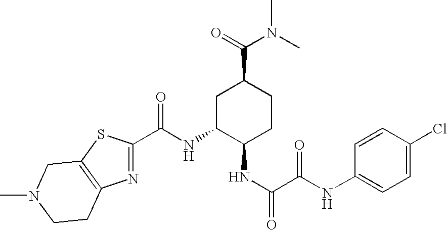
C(NC1C(NC(C(=O)NC2=CC=C(Cl)C=C2)=O)CCC(C(N(C)C)=O)C1)(=O)C1=NC2=C(S1)CN(C)CC2
